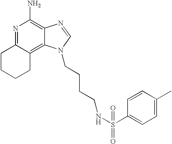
N1=C2C(=C3C(=C1N)N=CN3CCCCNS(C1=CC=C(C)C=C1)(=O)=O)CCCC2
